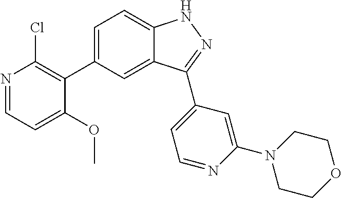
C1=C(C2=C(Cl)N=CC=C2OC)C=C2C(=C1)NN=C2C1=CC=NC(N2CCOCC2)=C1
